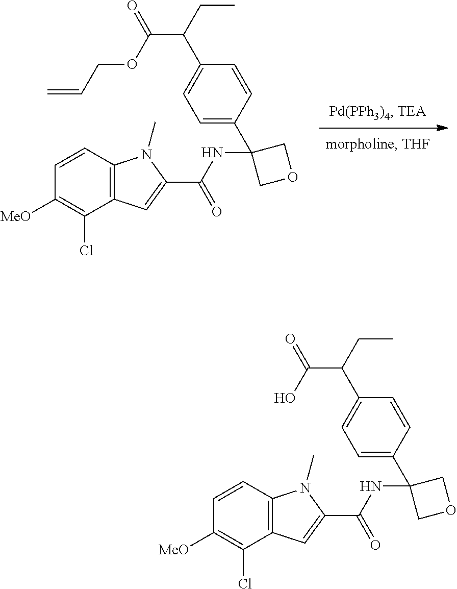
C1([MeO])=C(Cl)C2=C(C=C1)N(C)C(C(NC1(C3=CC=C(C(CC)C(OCC=C)=O)C=C3)COC1)=O)=C2.C1([MeO])=C(Cl)C2=C(C=C1)N(C)C(C(NC1(C3=CC=C(C(CC)C(O)=O)C=C3)COC1)=O)=C2
